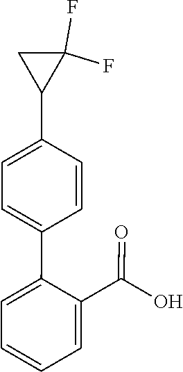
C1(C2=CC=C(C3CC3(F)F)C=C2)=CC=CC=C1C(=O)O
